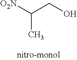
[O2N]C(CO)C
